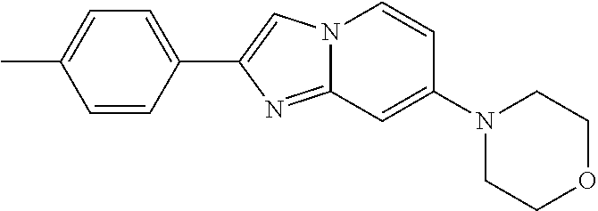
C1(C2=CN3C(=N2)C=C(N2CCOCC2)C=C3)=CC=C(C)C=C1
